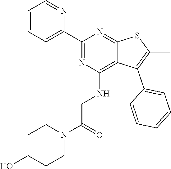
C1=CC=C(C2=NC(NCC(=O)N3CCC(O)CC3)=C3C(=N2)SC(C)=C3C2=CC=CC=C2)N=C1
